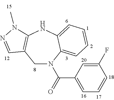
C1C2=C(NC3=CC=CC=C3N1C(C1=CC=CC(F)=C1)=O)N(C)N=C2
